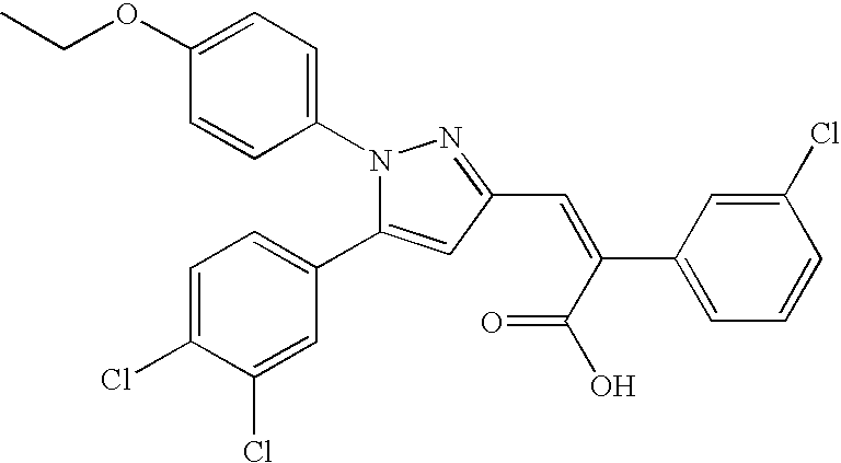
C1(OCC)=CC=C(N2C(C3=CC=C(Cl)C(Cl)=C3)=CC(C=C(C(O)=O)C3=CC=CC(Cl)=C3)=N2)C=C1
